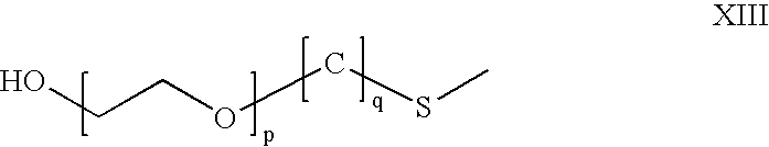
OCCOCSC
